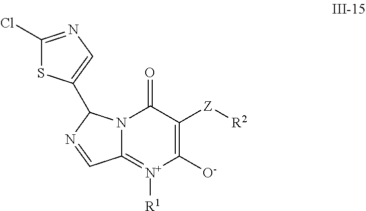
C1([O-])=C([Z][R2])C(=O)N2C(=[N+]1[R1])C=NC2C1=CN=C(Cl)S1
